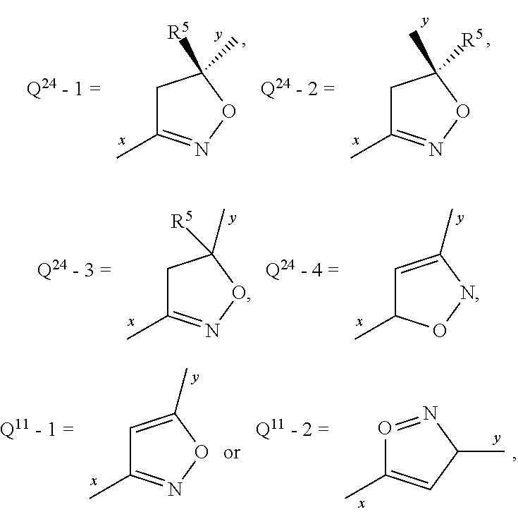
C1C(C)=NOC1([R5])C.C1C(C)=NOC1(C)[R5].C1C(C)=NOC1([R5])C.C1=C(C)NOC1C.C1=C(C)ON=C1C.O1=NC(C)C=C1C
